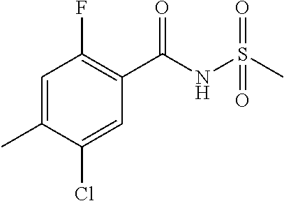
C1(F)=C(C(NS(C)(=O)=O)=O)C=C(Cl)C(C)=C1
